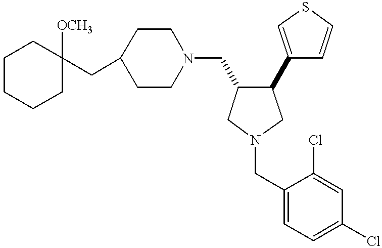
C1CCCC([OCH3])(CC2CCN(CC3C(C4=CSC=C4)CN(CC4=CC=C(Cl)C=C4Cl)C3)CC2)C1
